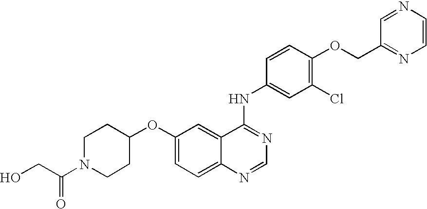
O(C1=CC=C2C(=C1)C(NC1=CC(Cl)=C(OCC3=NC=CN=C3)C=C1)=NC=N2)C1CCN(C(CO)=O)CC1
